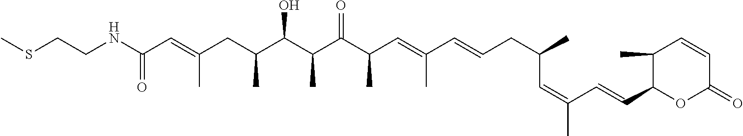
N(C(C=C(CC(C(C(C(C(C=C(C=CCC(C)C=C(C)C=CC1OC(=O)C=CC1C)C)C)=O)C)O)C)C)=O)CCSC
